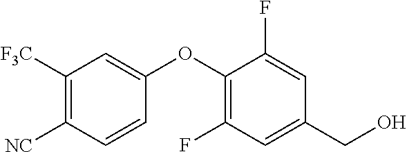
C1([NC])=C([F3C])C=C(OC2=C(F)C=C(CO)C=C2F)C=C1
